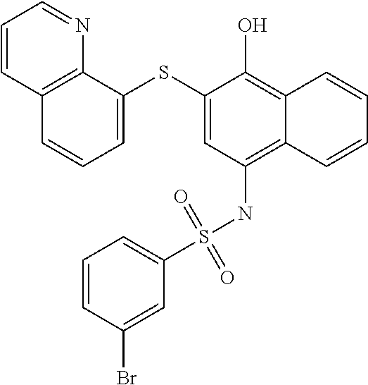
C12=C(NS(C3=CC=CC(Br)=C3)(=O)=O)C=C(SC3=CC=CC4=C3N=CC=C4)C(O)=C1C=CC=C2
